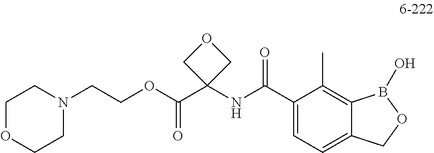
C(N1CCOCC1)COC(C1(NC(C2=CC=C3C(=C2C)B(O)OC3)=O)COC1)=O
